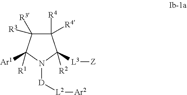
[R4]C1([R4])C([L3][Z])([R2])N([D][L2][Ar2])C([Ar1])([R1])C1([R3])[R3]
